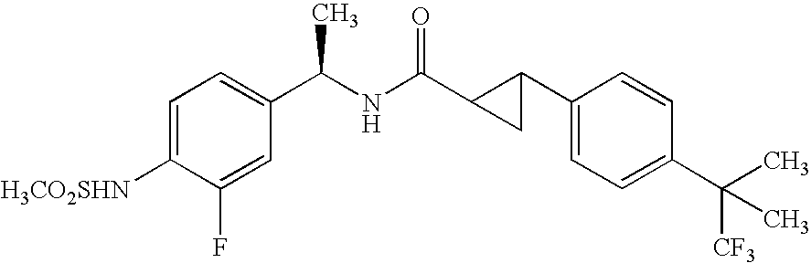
[H3CO2SHN]C1=CC=C(C(NC(=O)C2C(C3=CC=C(C(C)([CF3])C)C=C3)C2)C)C=C1F
